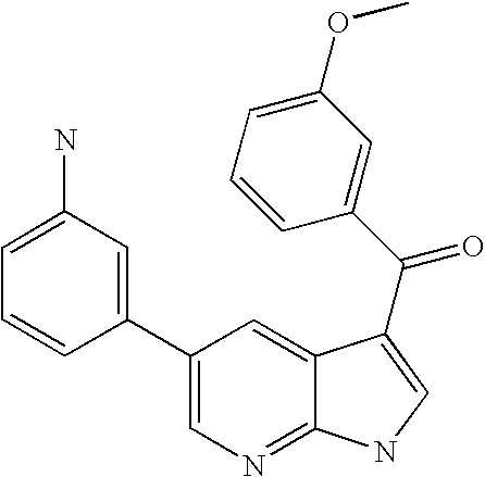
C1(C2=CC(N)=CC=C2)=CN=C2C(=C1)C(C(=O)C1=CC(OC)=CC=C1)=CN2
